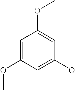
C1=C(OC)C=C(OC)C=C1OC
